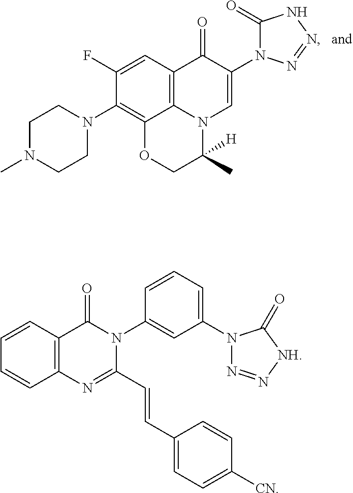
CN1CCN(C2=C3C4=C(C=C2F)C(=O)C(N2C(=O)NN=N2)=CN4C(C)([H])CO3)CC1.[CN]C1=CC=C(C=CC2=NC3=C(C(=O)N2C2=CC(N4N=N[NH]C4=O)=CC=C2)C=CC=C3)C=C1
